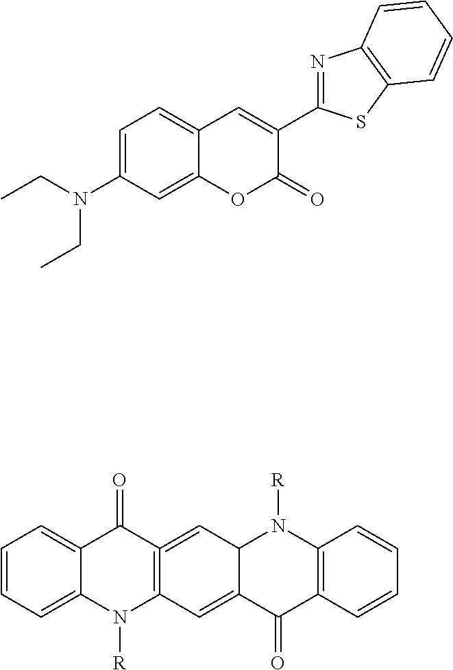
N1=C(C2=CC3=CC=C(N(CC)CC)C=C3OC2=O)SC2=C1C=CC=C2.C1=CC=C2C(=C1)C(=O)C1=C(N2[R])C=C2C(C=1)N([R])C1=C(C2=O)C=CC=C1
